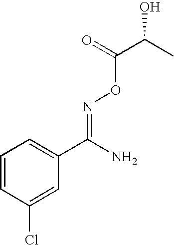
C1=CC(Cl)=CC(C(=NOC(=O)C(C)O)N)=C1
